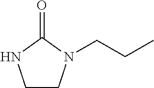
C1CN(CCC)C(=O)N1
